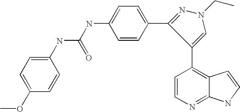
C1(NC(NC2=CC=C(C3=NN(CC)C=C3C3=C4C(=NC=C3)NC=C4)C=C2)=O)=CC=C(OC)C=C1
